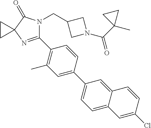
C1(C2=C(C)C=C(C3=CC=C4C(=C3)C=CC(Cl)=C4)C=C2)=NC2(C(=O)N1CC1CN(C(C3(C)CC3)=O)C1)CC2
